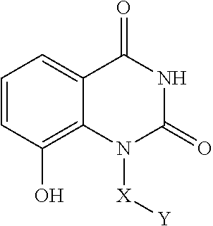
C1=CC(O)=C2C(=C1)C(=O)NC(=O)N2[X][Y]
